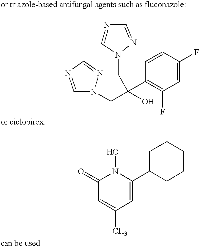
C1=NC=NN1CC(O)(CN1C=NC=N1)C1=C(F)C=C(F)C=C1.C1(=O)C=C(C)C=C(C2CCCCC2)N1O
